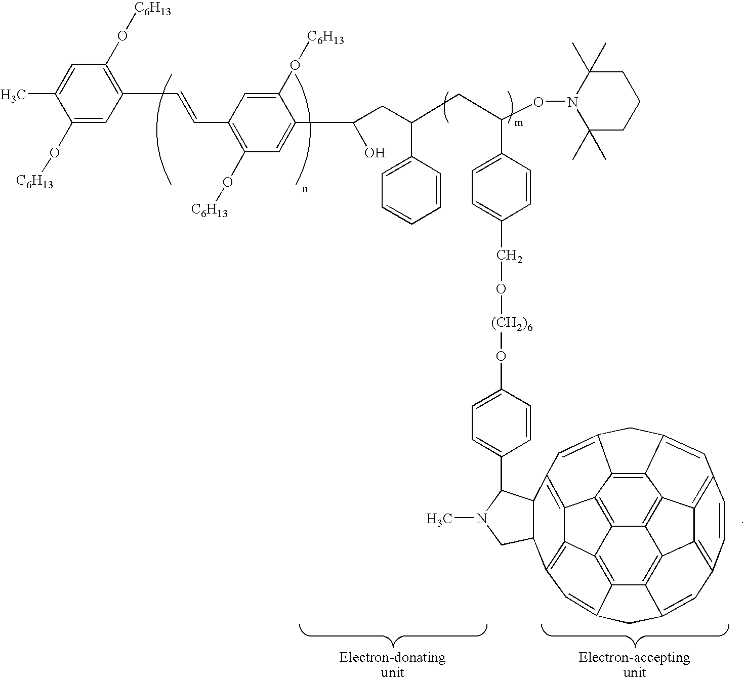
C1(O[C6H13])=CC(C=CC2=C(O[C6H13])C=C(C(CC(C3=CC=CC=C3)CC(C3=CC=C(CO[(CH2)6]OC4=CC=C(C5N(C)CC6C7=C8C9=C%10C%11=C%12C%13=C%14C%15=C%16C(=C%139)C8=C(C=C%16CC%15=CC8=C%14C%12=C(C=C%11CC%10=C7)C=C8)C56)C=C4)C=C3)ON3C(C)(C)CCCC3(C)C)O)C(O[C6H13])=C2)=C(O[C6H13])C=C1C
